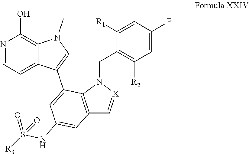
C1(CN2C3=C(C=C(NS(=O)(=O)[R3])C=C3C3=CN(C)C4=C(O)N=CC=C43)C=[X]2)=C([R2])C=C(F)C=C1[R1]
